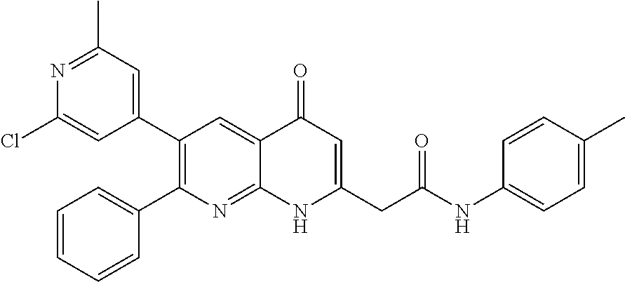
N1=C(C)C=C(C2=C(C3=CC=CC=C3)N=C3C(=C2)C(=O)C=C(CC(NC2=CC=C(C)C=C2)=O)N3)C=C1Cl
